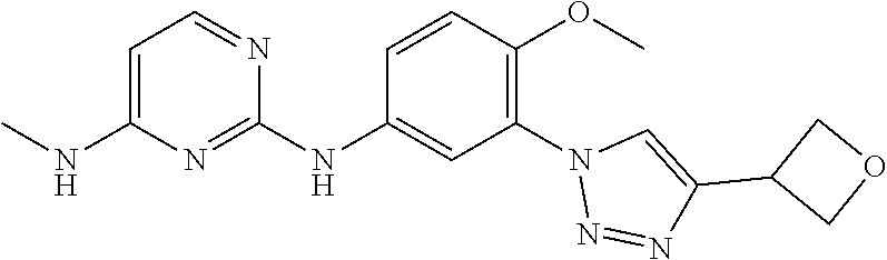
C1(NC2=CC(N3N=NC(C4COC4)=C3)=C(OC)C=C2)=NC(NC)=CC=N1
